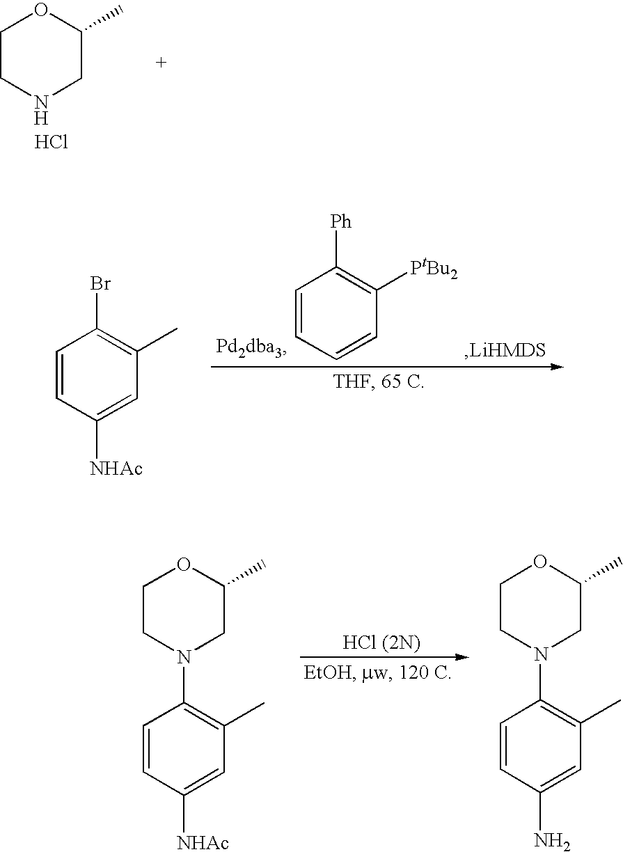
C1CNCC(C)O1.Cl.C1=CC([NHAc])=CC(C)=C1Br.C1=CC=CC([PtBu2])=C1[Ph].C1=CC([NHAc])=CC(C)=C1N1CC(C)OCC1.C1=CC(N)=CC(C)=C1N1CC(C)OCC1
